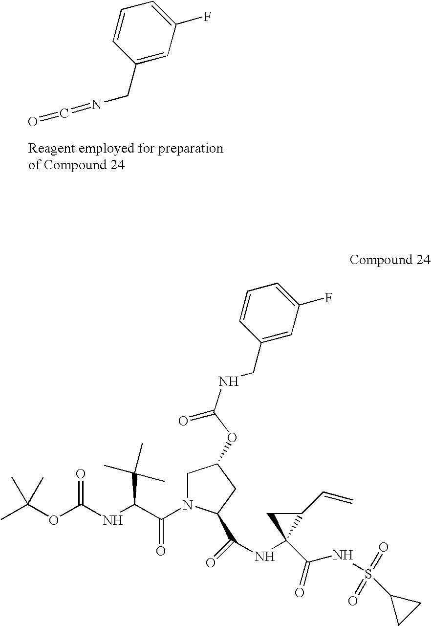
C1=C(F)C=C(CN=C=O)C=C1.CC(OC(NC(C(N1CC(OC(=O)NCC2=CC(F)=CC=C2)CC1C(=O)NC1(C(=O)NS(=O)(=O)C2CC2)C(C=C)C1)=O)C(C)(C)C)=O)(C)C
